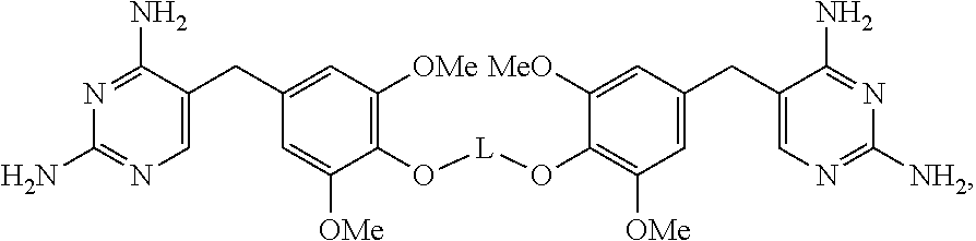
C1(N)=NC(N)=NC=C1CC1=CC([OMe])=C(O[L]OC2=C([OMe])C=C(CC3=CN=C([NH2])N=C3N)C=C2[MeO])C([OMe])=C1
